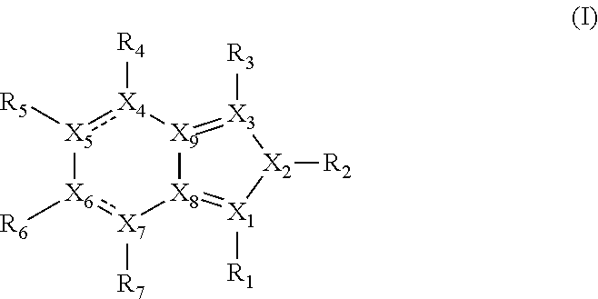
[X5]1([R5]):[X4]([R4])[X9]2=[X3]([R3])[X2]([R2])[X1]([R1])=[X8]2[X7]([R7]):[X6]1[R6]
